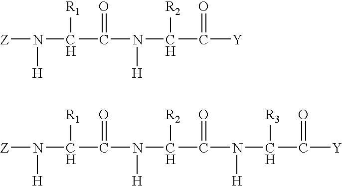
[Z]N(C(C(N(C(C([Y])=O)[R2])[H])=O)[R1])[H].[Z]N(C(C(N(C(C(N(C(C([Y])=O)[R3])[H])=O)[R2])[H])=O)[R1])[H]
